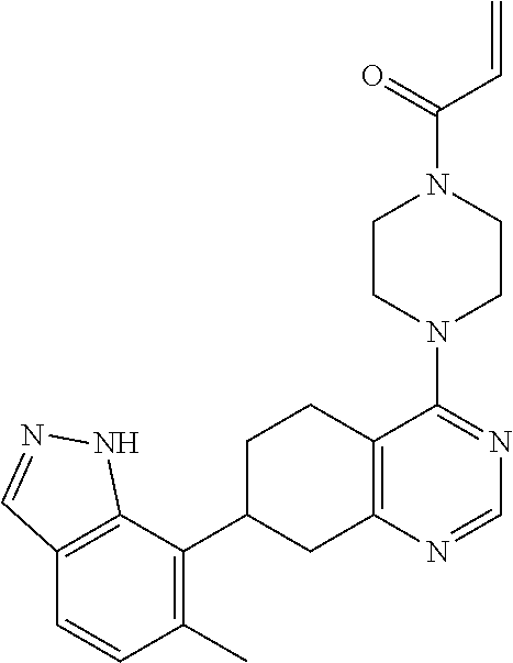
C1=NC2=C(CCC(C3=C(C)C=CC4=C3NN=C4)C2)C(N2CCN(C(C=C)=O)CC2)=N1
